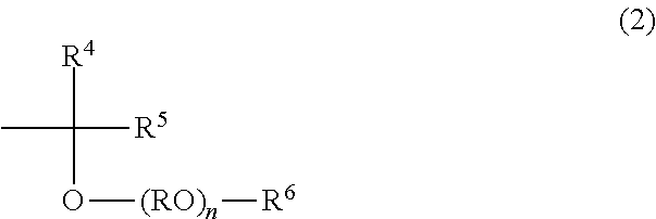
CC(O[(RO)n][R6])([R4])[R5]
